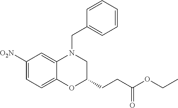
C1([O2N])=CC=C2C(=C1)N(CC1=CC=CC=C1)CC(CCC(OCC)=O)O2
